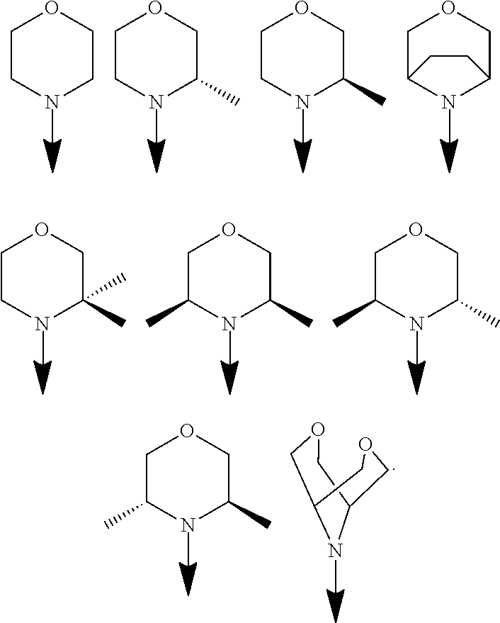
C1CNCCO1.C1CNC(C)CO1.C1CNC(C)CO1.C1C2NC(CO1)CC2.C1CNC(C)(C)CO1.C1C(C)NC(C)CO1.C1C(C)NC(C)CO1.C1C(C)NC(C)CO1.C1C2COCC(CO1)N2
